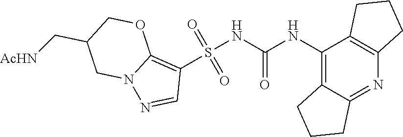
S(NC(NC1=C2C(=NC3=C1CCC3)CCC2)=O)(C1=C2N(N=C1)CC(C[AcHN])CO2)(=O)=O
